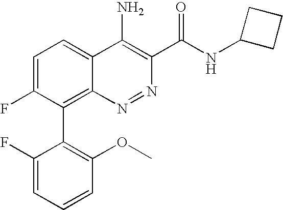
C1=C(F)C(C2=C(OC)C=CC=C2F)=C2C(=C1)C(N)=C(C(NC1CCC1)=O)N=N2
